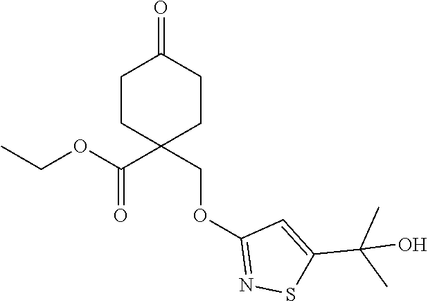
C1(=O)CCC(C(=O)OCC)(COC2=NSC(C(C)(C)O)=C2)CC1
